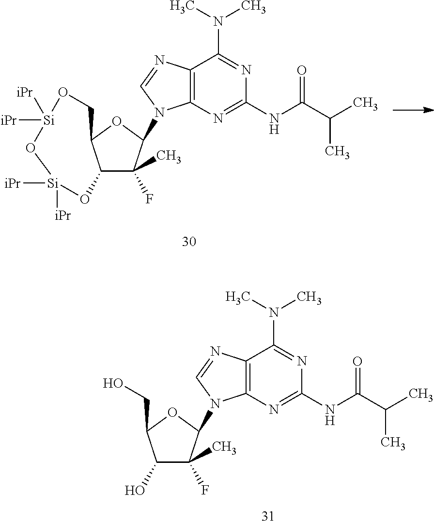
C1(O)C(F)(C)C(N2C3=C(C(N(C)C)=NC(NC(C(C)C)=O)=N3)N=C2)OC1CO.C12C(F)(C)C(N3C4=C(C(N(C)C)=NC(NC(C(C)C)=O)=N4)N=C3)OC1CO[Si]([iPr])([iPr])O[Si]([iPr])([iPr])O2
